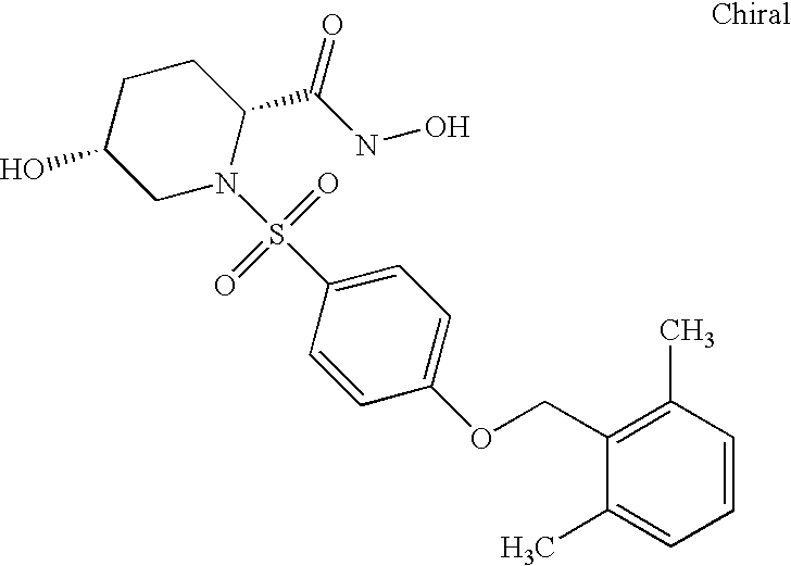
C1C(O)CN(S(C2=CC=C(OCC3=C(C)C=CC=C3C)C=C2)(=O)=O)C(C(NO)=O)C1
